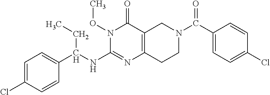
C1=C(Cl)C=CC(C(NC2=NC3=C(C(=O)N2OC)CN(C(=O)C2=CC=C(Cl)C=C2)CC3)CC)=C1
